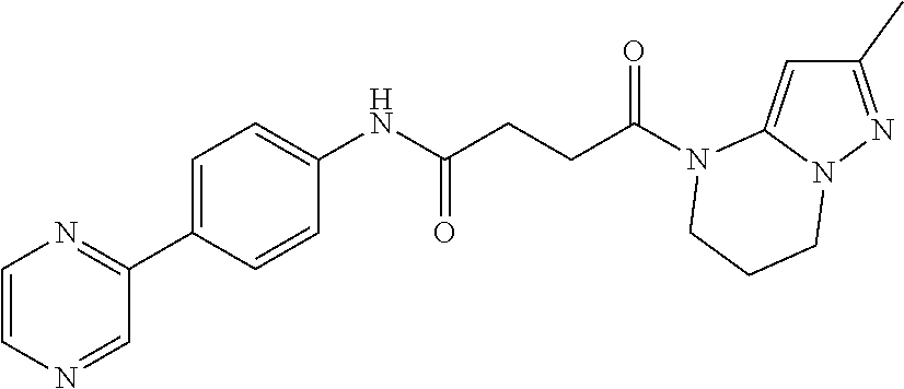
C1(C)=NN2C(=C1)N(C(CCC(NC1=CC=C(C3=NC=CN=C3)C=C1)=O)=O)CCC2
